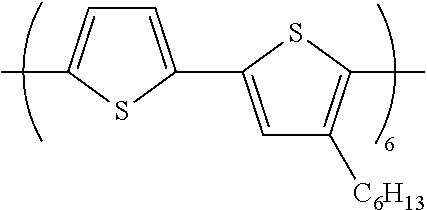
C1=C(C2=CC([C6H13])=C(C)S2)SC(C)=C1
